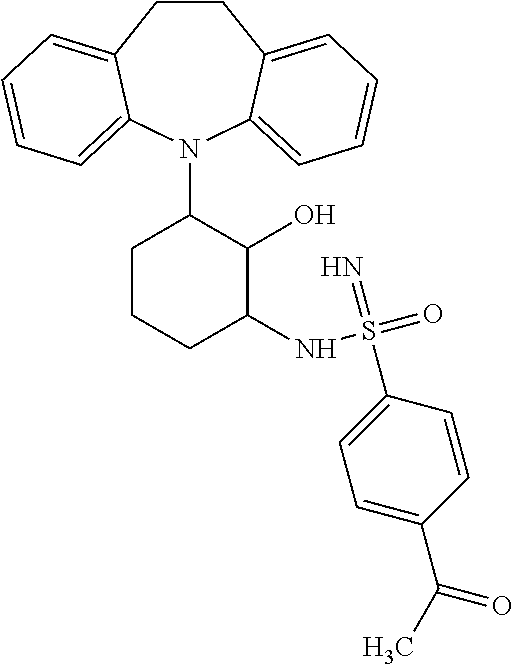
C1CC2=CC=CC=C2N(C2CCCC(NS(=O)(=N)C3=CC=C(C(C)=O)C=C3)C2O)C2=CC=CC=C12
